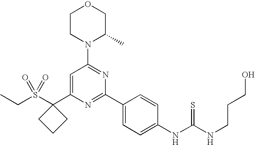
C(C)S(C1(C2=CC(N3C(C)COCC3)=NC(C3=CC=C(NC(NCCCO)=S)C=C3)=N2)CCC1)(=O)=O
